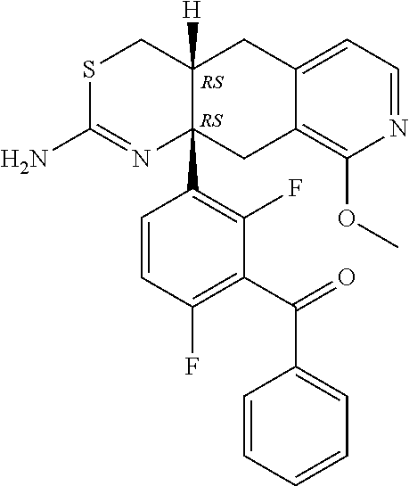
S1C(N)=NC2(C3=C(F)C(C(C4=CC=CC=C4)=O)=C(F)C=C3)C([H])(C1)CC1=CC=NC(OC)=C1C2.[RS].[RS]
